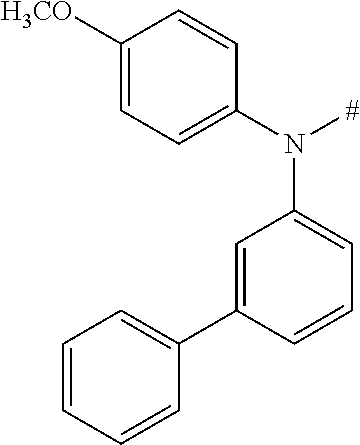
C1([H3CO])=CC=C(N(C2=CC=CC(C3=CC=CC=C3)=C2)[#])C=C1
